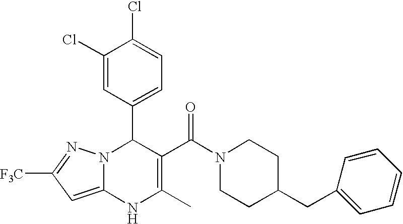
C1(Cl)=CC(C2N3C(=CC([F3C])=N3)NC(C)=C2C(N2CCC(CC3=CC=CC=C3)CC2)=O)=CC=C1Cl
